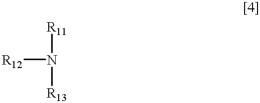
[R12]N([R11])[R13]
